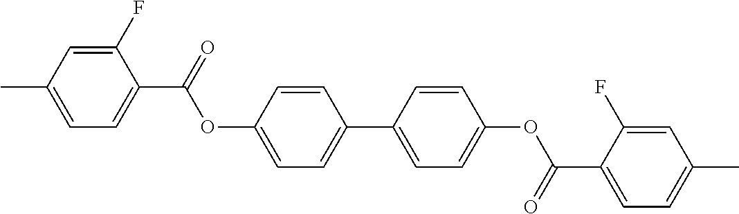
C1(F)=CC(C)=CC=C1C(=O)OC1=CC=C(C2=CC=C(OC(C3=CC=C(C)C=C3F)=O)C=C2)C=C1
